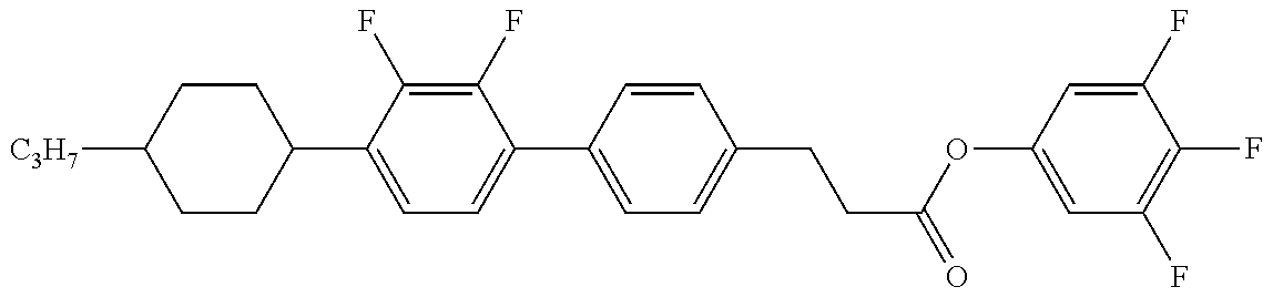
C1CC(C2=CC=C(C3=CC=C(CCC(OC4=CC(F)=C(F)C(F)=C4)=O)C=C3)C(F)=C2F)CCC1[C3H7]
